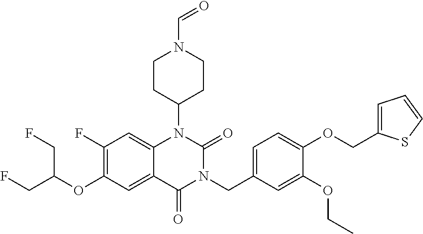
C1(F)=C(OC(CF)CF)C=C2C(=C1)N(C1CCN(C=O)CC1)C(=O)N(CC1=CC=C(OCC3=CC=CS3)C(OCC)=C1)C2=O
